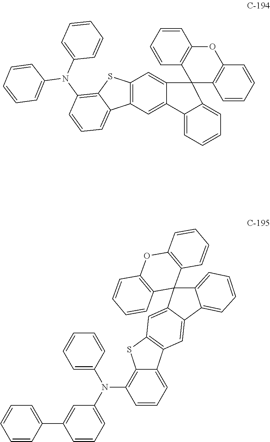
C12=C(C=C3C(=C1)C1(C4=CC=CC=C34)C3=C(C=CC=C3)OC3=C1C=CC=C3)C1=CC=CC(N(C3=CC=CC=C3)C3=CC=CC=C3)=C1S2.C1=CC(C2=CC(N(C3=C4C(=CC=C3)C3=C(S4)C=C4C(=C3)C3=CC=CC=C3C43C4=C(C=CC=C4)OC4=C3C=CC=C4)C3=CC=CC=C3)=CC=C2)=CC=C1
